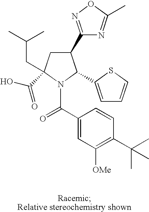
C1(C2=NOC(C)=N2)CC(CC(C)C)(C(O)=O)N(C(C2=CC([OMe])=C(C(C)(C)C)C=C2)=O)C1C1=CC=CS1
